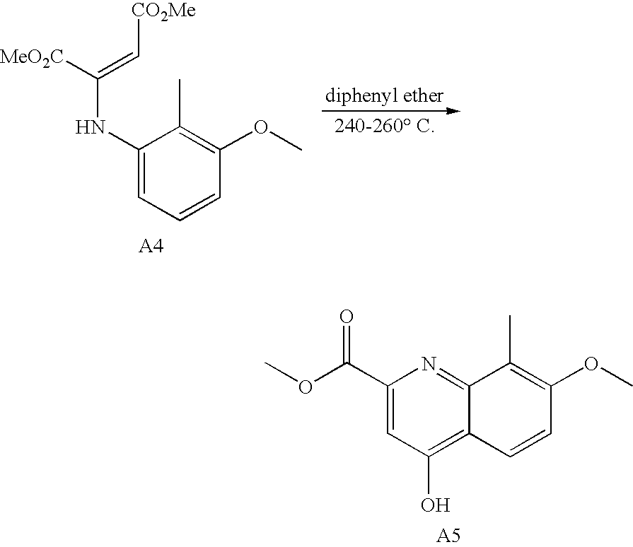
C1(NC([MeO2C])=C[CO2Me])=CC=CC(OC)=C1C.C1(C(=O)OC)=CC(O)=C2C(=N1)C(C)=C(OC)C=C2
